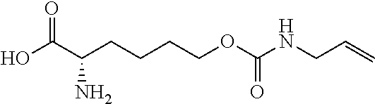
OC(C(CCCCOC(NCC=C)=O)N)=O
